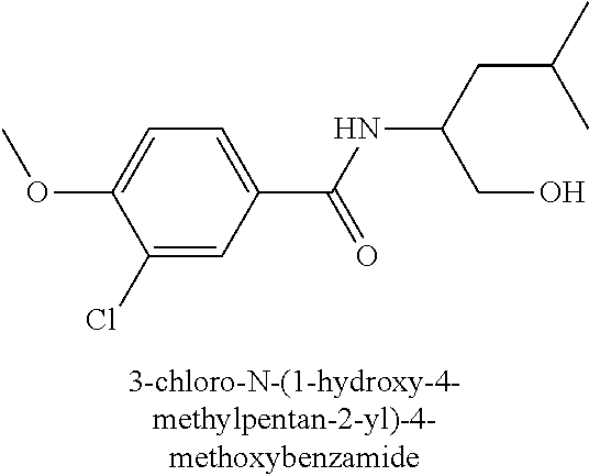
C1(Cl)=CC(C(=O)NC(CO)CC(C)C)=CC=C1OC
